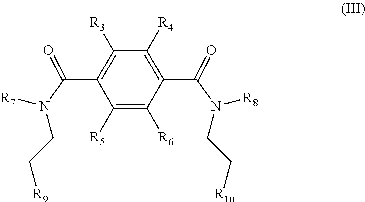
C1([R3])=C(C(N(CC[R9])[R7])=O)C([R5])=C([R6])C(C(N(CC[R10])[R8])=O)=C1[R4]
